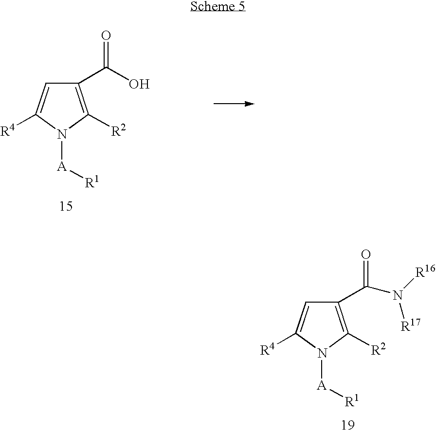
C1(C(O)=O)=C([R2])N([A][R1])C([R4])=C1.C1(C(N([R16])[R17])=O)=C([R2])N([A][R1])C([R4])=C1
